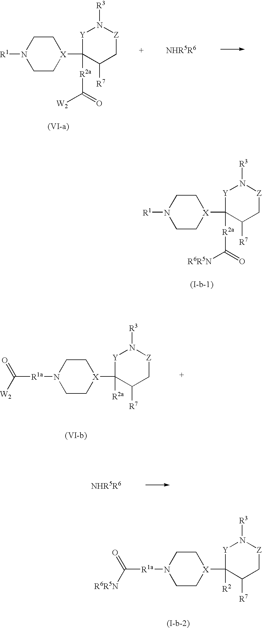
C1C[X](C2([R2a]C([R6R5N])=O)C([R7])C[Z]N([R3])[Y]2)CCN1[R1].C1C[X](C2([R2a]C([W2])=O)C([R7])C[Z]N([R3])[Y]2)CCN1[R1].C1C[X](C2([R2])C([R7])C[Z]N([R3])[Y]2)CCN1[R1a]C(=O)[R6R5N].C1C[X](C2([R2a])C([R7])C[Z]N([R3])[Y]2)CCN1[R1a]C(=O)[W2]
